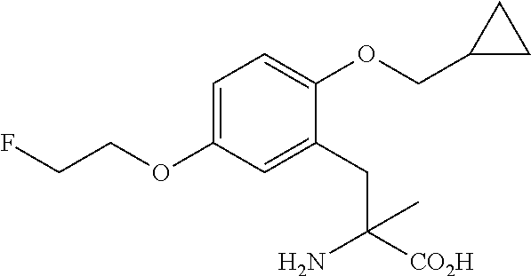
C1=C(OCCF)C=C(CC([CO2H])(N)C)C(OCC2CC2)=C1
